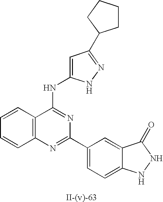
C1=C(NC2=NC(C3=CC=C4C(=C3)C(=O)NN4)=NC3=C2C=CC=C3)NN=C1C1CCCC1
